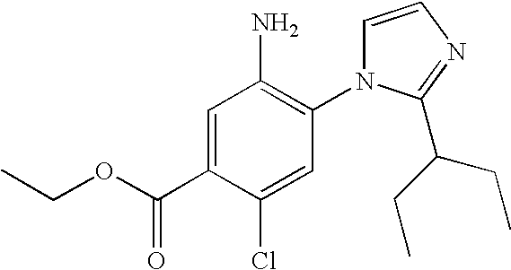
C1=C(C(=O)OCC)C(Cl)=CC(N2C=CN=C2C(CC)CC)=C1N
